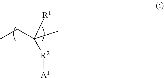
[A1][R2]C([R1])(CC)C
